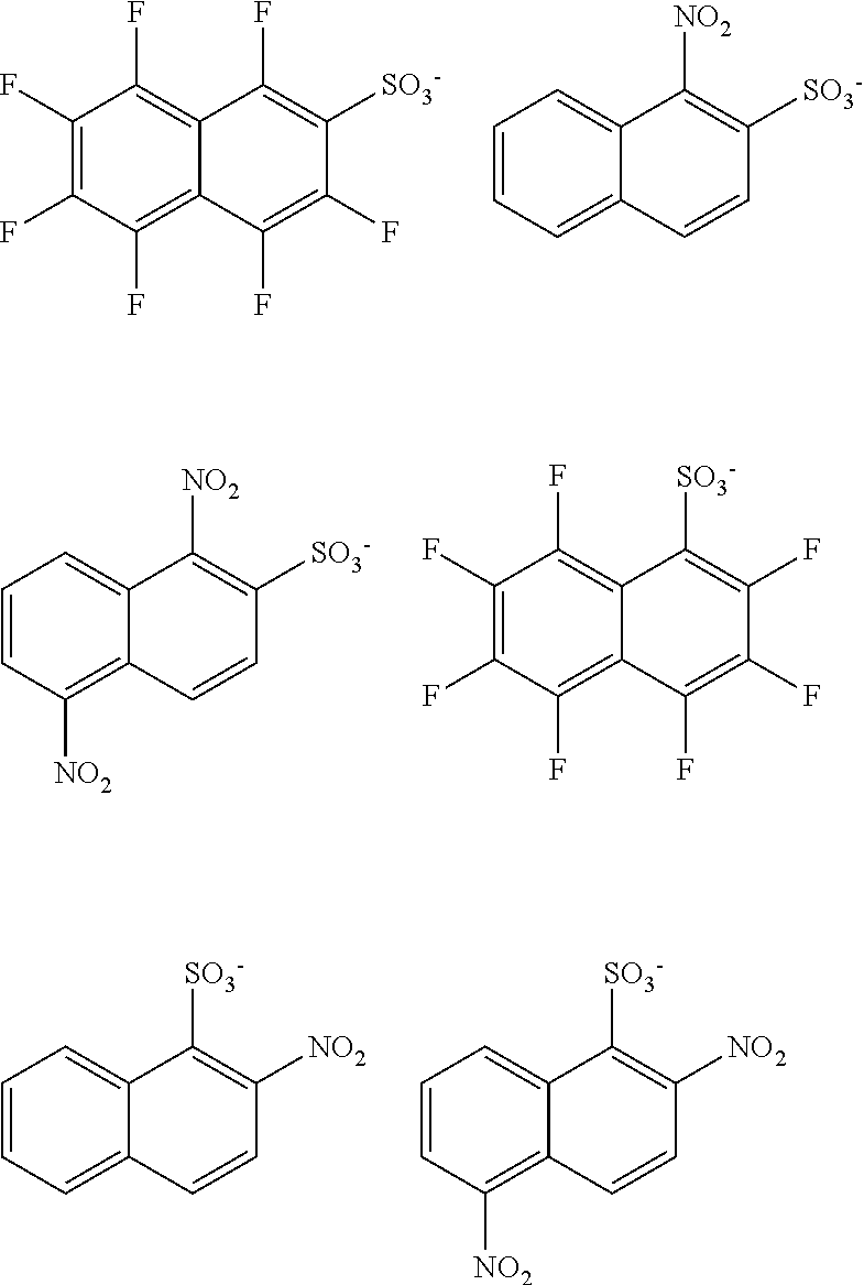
C1=CC=C2C(=C1)C([NO2])=C([SO3-])C=C2.C1(F)=C(F)C(F)=C2C(=C1F)C(F)=C([SO3-])C(F)=C2F.C1(F)=C(F)C(F)=C2C(=C1F)C([SO3-])=C(F)C(F)=C2F.C1=CC([NO2])=C2C(=C1)C([NO2])=C([SO3-])C=C2.C1=CC=C2C(=C1)C([SO3-])=C([NO2])C=C2.C1=CC([NO2])=C2C(=C1)C([SO3-])=C([NO2])C=C2
